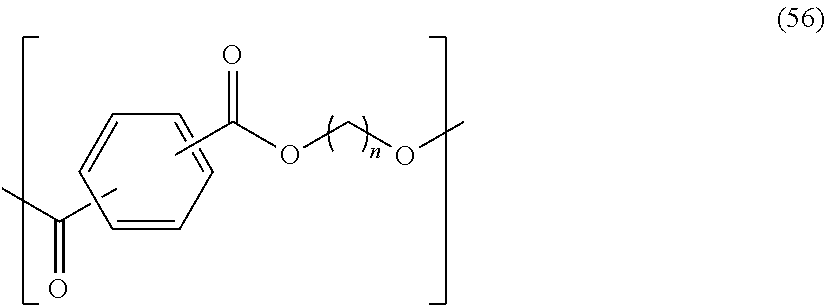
CC(C)=O.C1=CC=CC=C1.CC(OCOC)=O
